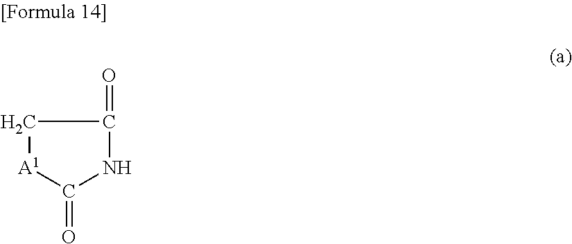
C1(=O)NC(=O)C[A1]1
